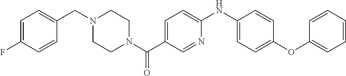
C1(F)=CC=C(CN2CCN(C(C3=CC=C(NC4=CC=C(OC5=CC=CC=C5)C=C4)N=C3)=O)CC2)C=C1
